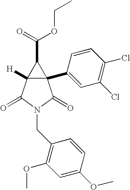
C12(C3=CC(Cl)=C(Cl)C=C3)C([H])(C(=O)N(CC3=C(OC)C=C(OC)C=C3)C1=O)C2C(OCC)=O
